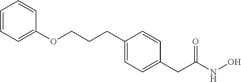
C1=CC=C(OCCCC2=CC=C(CC(=O)NO)C=C2)C=C1
